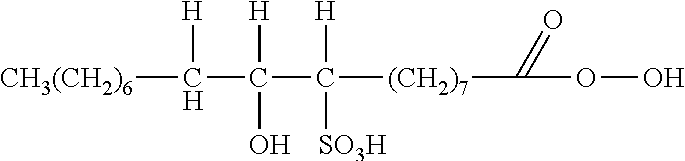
[CH3(CH2)6]C([H])C(C([H])([(CH2)7]C(=O)OO)[SO3H])([H])O
